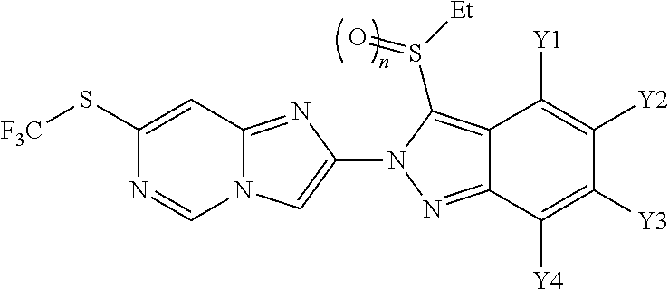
N12C(=NC(N3N=C4C(=C3S([Et])=O)C([Y1])=C([Y2])C([Y3])=C4[Y4])=C1)C=C(S[F3C])N=C2
